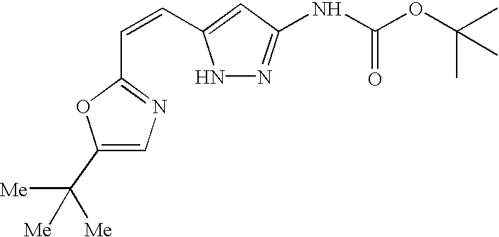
C1(C([Me])([Me])[Me])=CN=C(C=CC2=CC(NC(OC(C)(C)C)=O)=NN2)O1
